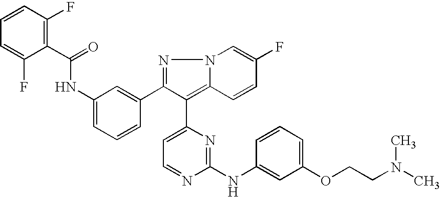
N(C1=CC=CC(C2=NN3C(=C2C2=CC=NC(NC4=CC(OCCN(C)C)=CC=C4)=N2)C=CC(F)=C3)=C1)C(C1=C(F)C=CC=C1F)=O
